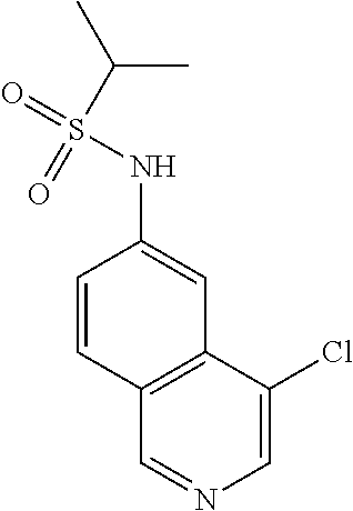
C1(Cl)=CN=CC2=C1C=C(NS(=O)(C(C)C)=O)C=C2
